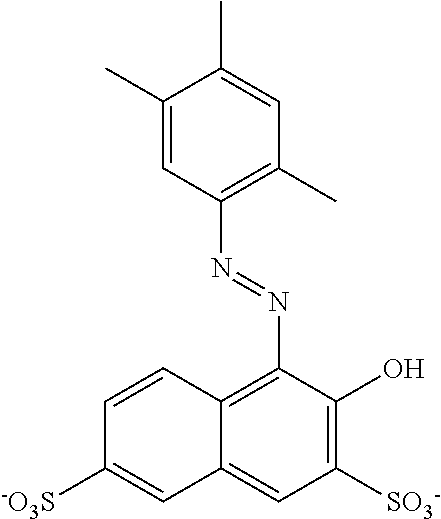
C1(C)=CC(N=NC2=C3C(=CC([SO3-])=C2O)C=C([-O3S])C=C3)=C(C)C=C1C
